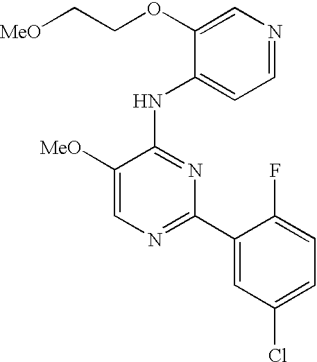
C1=C([MeO])C(NC2=CC=NC=C2OCC[MeO])=NC(C2=CC(Cl)=CC=C2F)=N1
